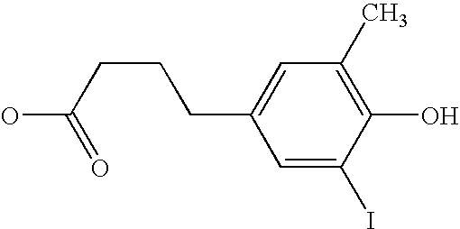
C1=C(CCCC(O)=O)C=C(I)C(O)=C1C
